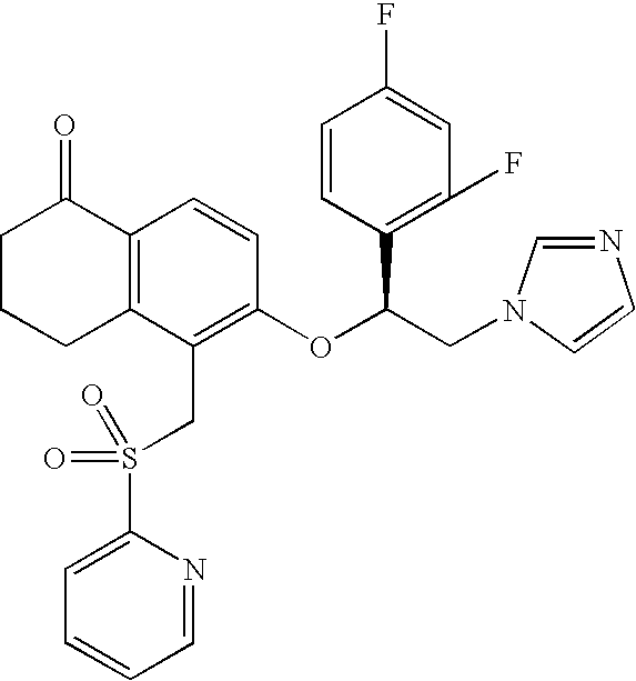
C12=C(C(CS(C3=CC=CC=N3)(=O)=O)=C(OC(CN3C=NC=C3)C3=C(F)C=C(F)C=C3)C=C1)CCCC2=O
